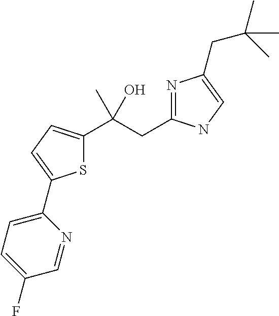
S1C(C(CC2=NC(CC(C)(C)C)=CN2)(O)C)=CC=C1C1=CC=C(F)C=N1
